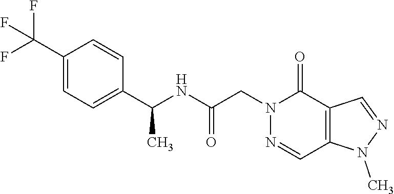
N1=CC2=C(C(=O)N1CC(NC(C1=CC=C(C(F)(F)F)C=C1)C)=O)C=NN2C
